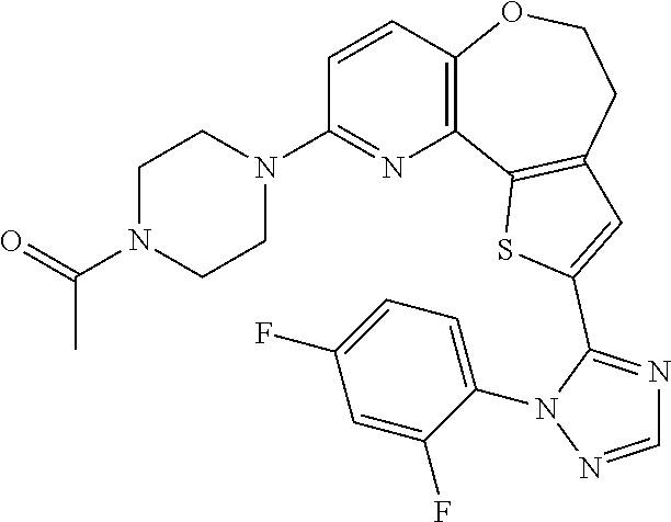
C1=CC2=C(N=C1N1CCN(C(C)=O)CC1)C1=C(CCO2)C=C(C2=NC=NN2C2=CC=C(F)C=C2F)S1
